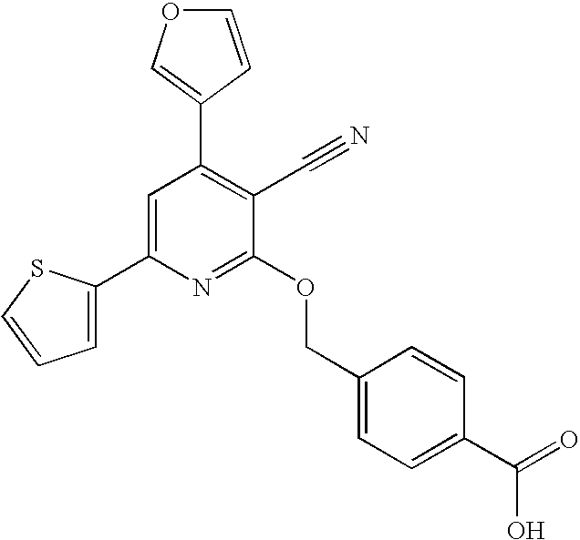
C1=C(C2=CC(C3=COC=C3)=C(C#N)C(OCC3=CC=C(C(=O)O)C=C3)=N2)SC=C1
